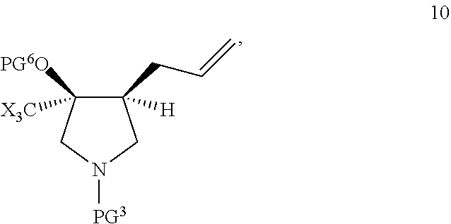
C1([H])(CC=C)C([X3C])([PG6O])CN([PG3])C1
